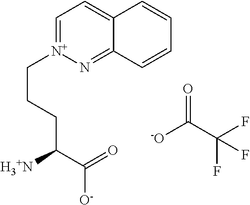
C12=N[N+](CCCC(C([O-])=O)[H3+N])=CC=C1C=CC=C2.O=C(C(F)(F)F)[-O]
